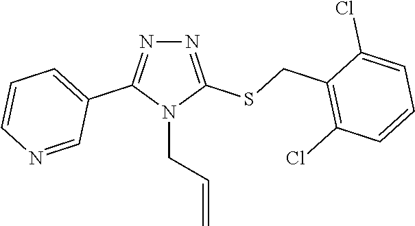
N1=C(SCC2=C(Cl)C=CC=C2Cl)N(CC=C)C(C2=CC=CN=C2)=N1
